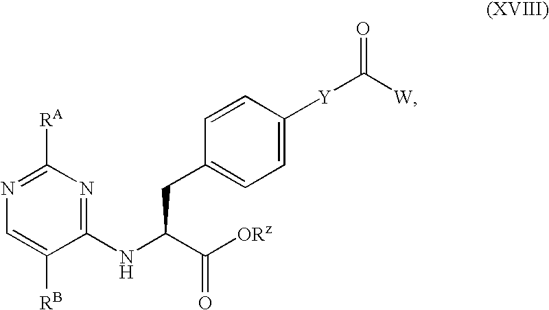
C1(NC(C([ORz])=O)CC2=CC=C([Y]C(=O)[W])C=C2)=NC([RA])=NC=C1[RB]
